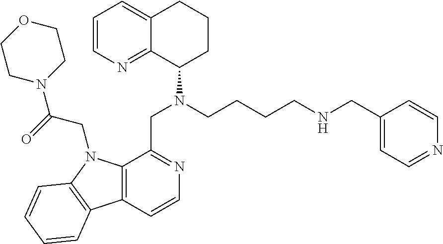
C1=CN=C2C(=C1)CCCC2N(CCCCNCC1=CC=NC=C1)CC1=NC=CC2=C1N(CC(N1CCOCC1)=O)C1=C2C=CC=C1
